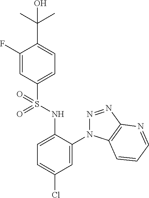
C1(F)=CC(S(NC2=CC=C(Cl)C=C2N2N=NC3=C2C=CC=N3)(=O)=O)=CC=C1C(C)(C)O
